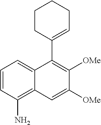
NC1=C2C(=CC=C1)C(C1=CCCCC1)=C([OMe])C([OMe])=C2
